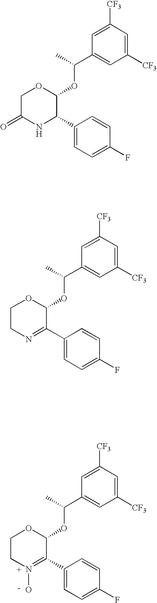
C1([CF3])=CC([CF3])=CC(C(OC2OCCN(O)=C2C2=CC=C(F)C=C2)C)=C1.C1([CF3])=CC([CF3])=CC(C(OC2OCC(=O)NC2C2=CC=C(F)C=C2)C)=C1.C1([CF3])=CC([CF3])=CC(C(OC2OCCN=C2C2=CC=C(F)C=C2)C)=C1
